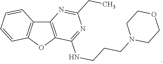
C12=C(OC3=C1C=CC=C3)C(NCCCN1CCOCC1)=NC(CC)=N2
